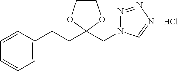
C1=C(CCC2(CN3N=NN=C3)OCCO2)C=CC=C1.Cl
